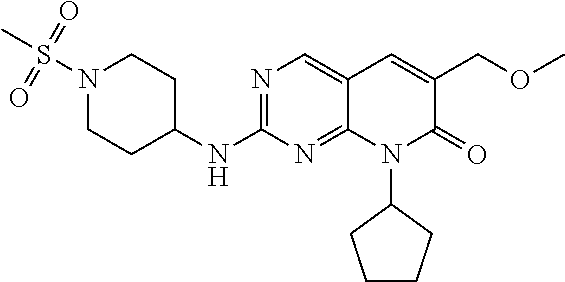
N1(S(C)(=O)=O)CCC(NC2=NC=C3C(=N2)N(C2CCCC2)C(=O)C(COC)=C3)CC1
